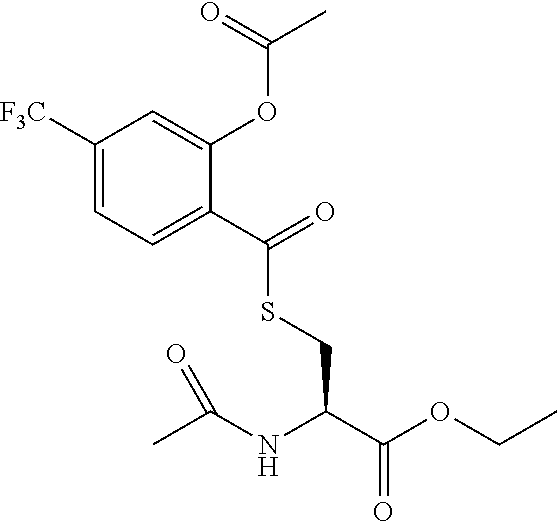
C1([F3C])=CC=C(C(SCC(C(OCC)=O)NC(C)=O)=O)C(OC(C)=O)=C1
